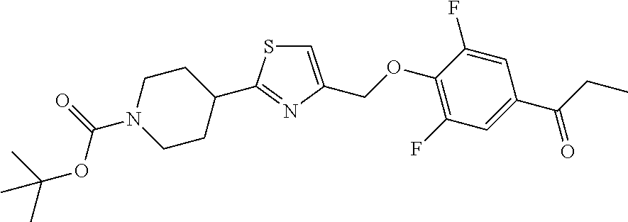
C1=C(COC2=C(F)C=C(C(=O)CC)C=C2F)N=C(C2CCN(C(=O)OC(C)(C)C)CC2)S1
